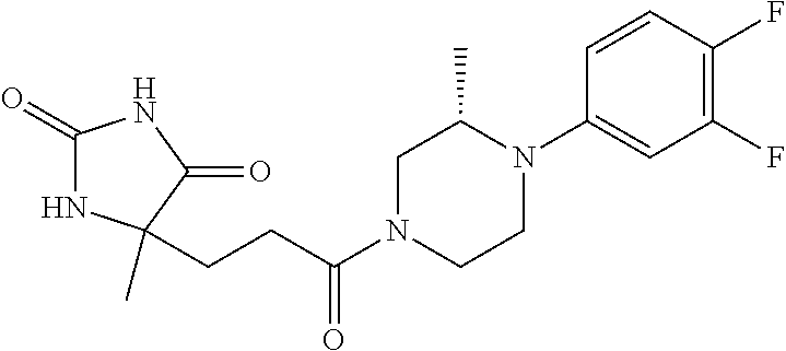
C1(=O)NC(CCC(N2CCN(C3=CC(F)=C(F)C=C3)C(C)C2)=O)(C)C(=O)N1
